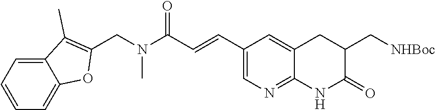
C12=CC=CC=C1OC(CN(C(C=CC1=CN=C3C(=C1)CC(C[NHBoc])C(=O)N3)=O)C)=C2C
